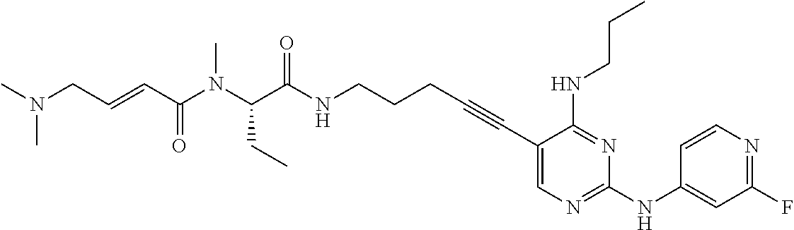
C(NCCCC#CC1=CN=C(NC2=CC(F)=NC=C2)N=C1NCCC)(=O)C(N(C)C(C=CCN(C)C)=O)CC
